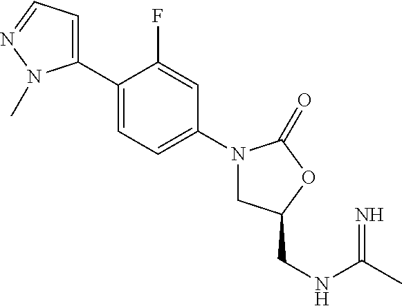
C1(C2=CC=C(N3CC(CNC(C)=N)OC3=O)C=C2F)=CC=NN1C
